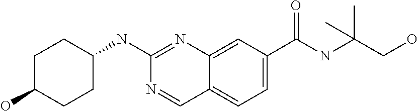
C1CC(NC2=NC3=CC(C(NC(CO)(C)C)=O)=CC=C3C=N2)CCC1O
